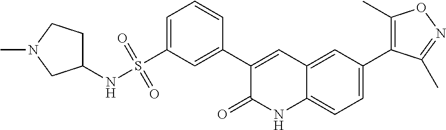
C1(C2=CC(S(NC3CCN(C)C3)(=O)=O)=CC=C2)=CC2=CC(C3=C(C)ON=C3C)=CC=C2NC1=O
